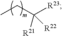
CCC([R23])([R22])[R21]
